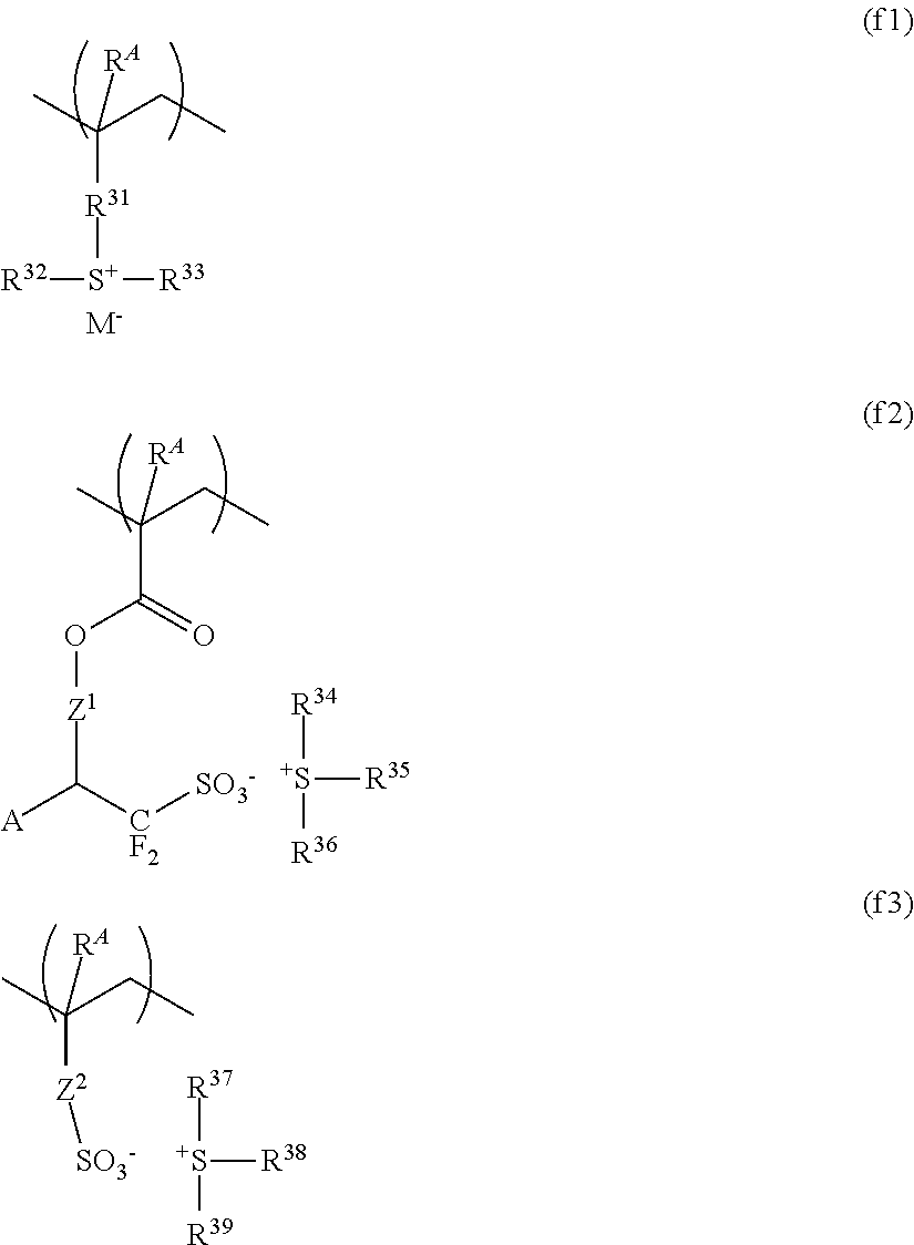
CC(CC)([RA])[Z2][SO3-].[R37][S+]([R39])[R38].CC(CC)([RA])[R31][S+]([R33])[R32].[M-].CC(CC)([RA])C(=O)O[Z1]C([A])[CF2][SO3-].[R34][S+]([R36])[R35]
